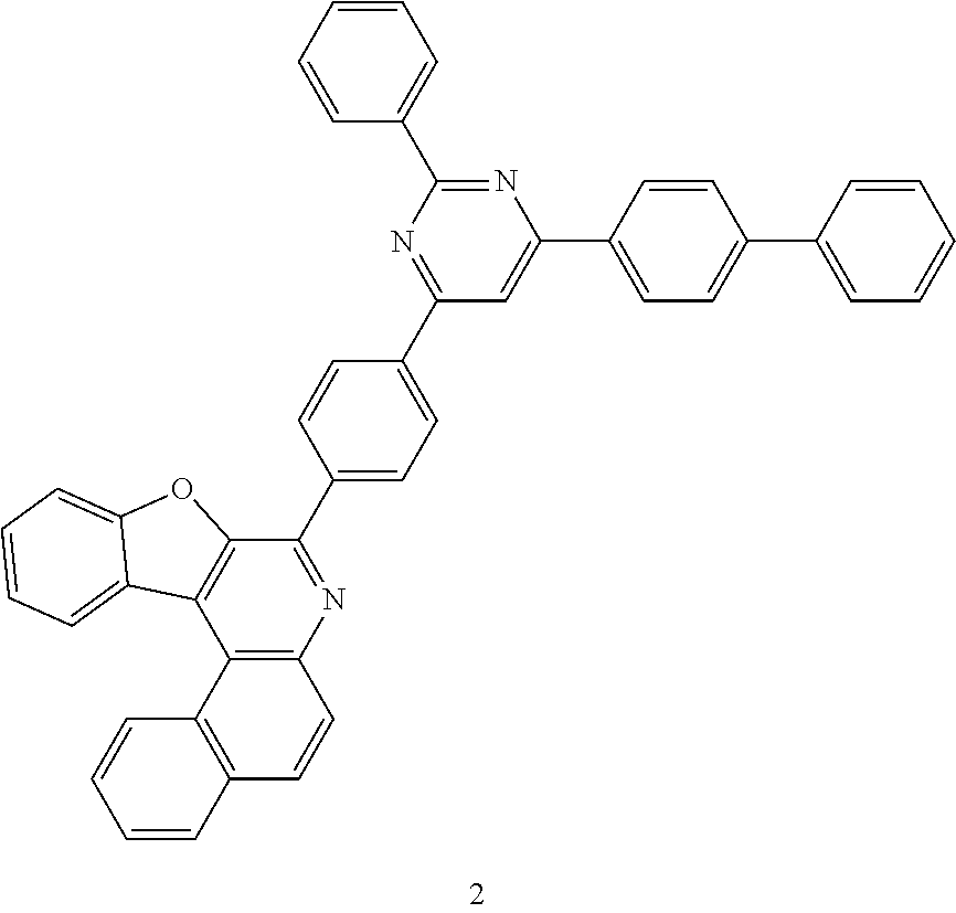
C12=C(N=C(C3=CC=C(C4=NC(C5=CC=CC=C5)=NC(C5=CC=C(C6=CC=CC=C6)C=C5)=C4)C=C3)C3=C1C1=CC=CC=C1O3)C=CC1=C2C=CC=C1
